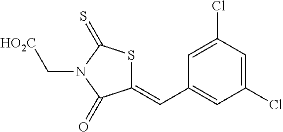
C1(=CC2=CC(Cl)=CC(Cl)=C2)SC(=S)N(C[HO2C])C1=O
